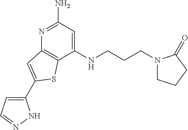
C1(NCCCN2CCCC2=O)=CC(N)=NC2=C1SC(C1=CC=NN1)=C2
